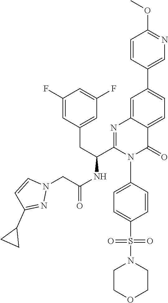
N1(CC(NC(C2=NC3=CC(C4=CN=C(OC)C=C4)=CC=C3C(=O)N2C2=CC=C(S(N3CCOCC3)(=O)=O)C=C2)CC2=CC(F)=CC(F)=C2)=O)N=C(C2CC2)C=C1
